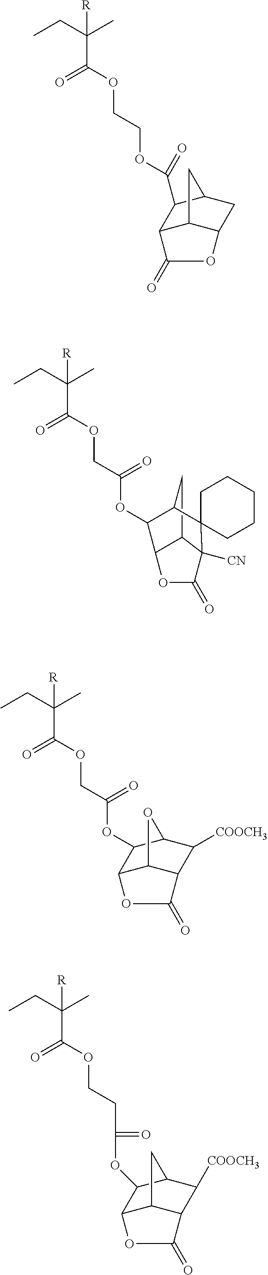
CCC(C)([R])C(OCC(=O)OC1C2C3C(C([COOCH3])C1O3)C(=O)O2)=O.CCC(C)([R])C(OCCOC(C1C2C3C(CC1C3)OC2=O)=O)=O.CCC(C)([R])C(OCC(=O)OC1C2OC(=O)C3([CN])C2CC1C31CCCCC1)=O.CCC(C)([R])C(OCCC(=O)OC1C2C3C(C([COOCH3])C1C3)C(=O)O2)=O
